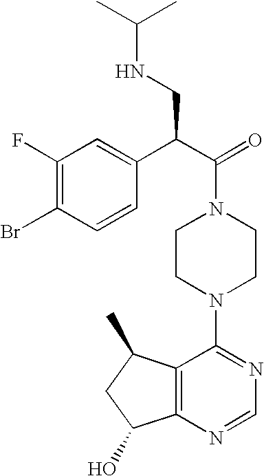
C(N1CCN(C2=NC=NC3=C2C(C)CC3O)CC1)(C(C1=CC(F)=C(Br)C=C1)CNC(C)C)=O
